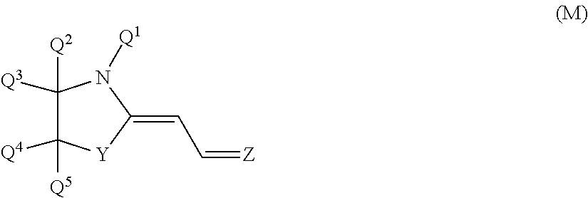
C1([Q2])([Q3])C([Q5])([Q4])[Y]C(=CC=[Z])N1[Q1]
